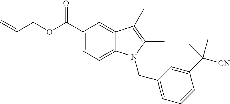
C1(C([CN])(C)C)=CC(CN2C3=CC=C(C(OCC=C)=O)C=C3C(C)=C2C)=CC=C1
